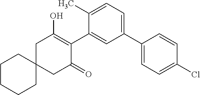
C1(C2=CC(C3=CC=C(Cl)C=C3)=CC=C2C)=C(O)CC2(CC1=O)CCCCC2
